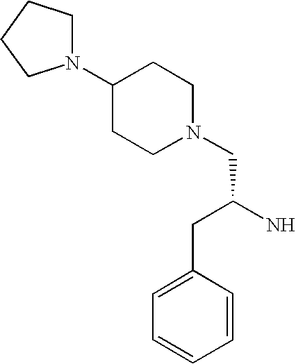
C1(N2CCCC2)CCN(CC(N)CC2=CC=CC=C2)CC1
